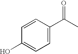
C1=C(C(C)=O)C=CC(O)=C1
